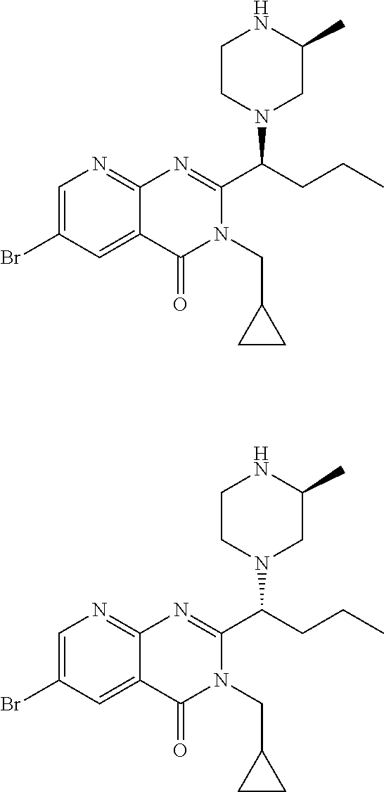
C1=C(Br)C=C2C(=N1)N=C(C(CCC)N1CC(C)NCC1)N(CC1CC1)C2=O.C1=C(Br)C=C2C(=N1)N=C(C(CCC)N1CC(C)NCC1)N(CC1CC1)C2=O
